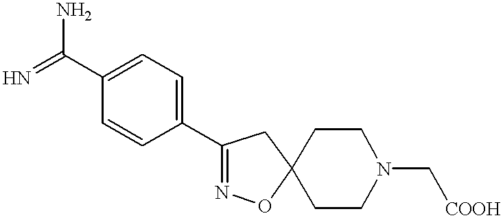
C1(C2=NOC3(C2)CCN(C[COOH])CC3)=CC=C(C(=N)N)C=C1
